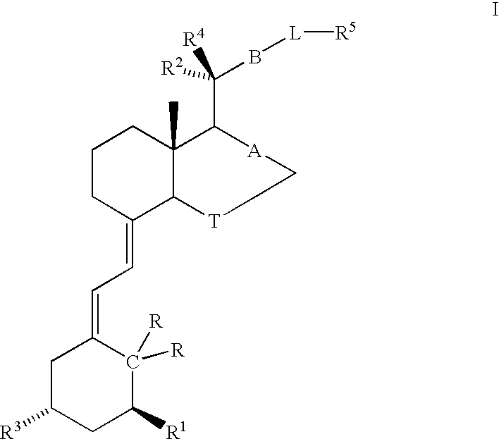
C1CC(=CC=C2CC([R3])CC([R1])C2([R])[R])C2C(C)(C1)C(C(B[L][R5])([R4])[R2])[A]CC[T]2
